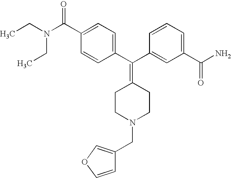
CCN(C(C1=CC=C(C(C2=CC(C(N)=O)=CC=C2)=C2CCN(CC3=COC=C3)CC2)C=C1)=O)CC
